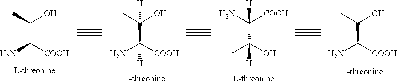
C(C([COOH])N)(C)O.C(C([COOH])(N)[H])(C)(O)[H].C(C(O)(C)[H])(N)([COOH])[H].C(C([COOH])N)(C)O
